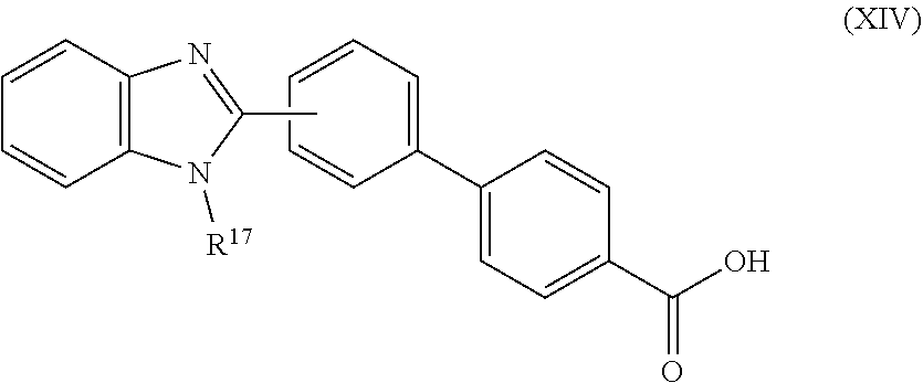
C1(C2=CC=C(C(O)=O)C=C2)=CC=CC=C1.C12=C(C=CC=C1)N=C(C)N2[R17]
